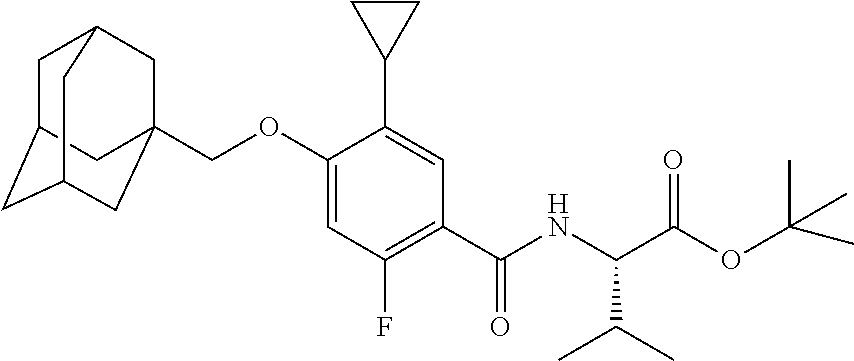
C1C2CC3CC(COC4=CC(F)=C(C(NC(C(OC(C)(C)C)=O)C(C)C)=O)C=C4C4CC4)(CC1C3)C2
